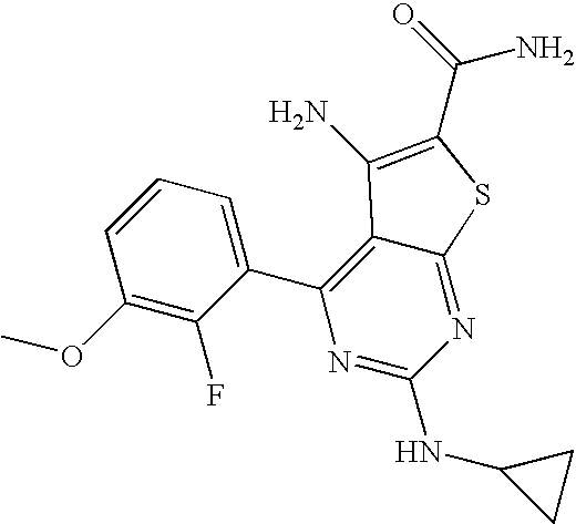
C1=CC(OC)=C(F)C(C2=C3C(=NC(NC4CC4)=N2)SC(C(N)=O)=C3N)=C1
